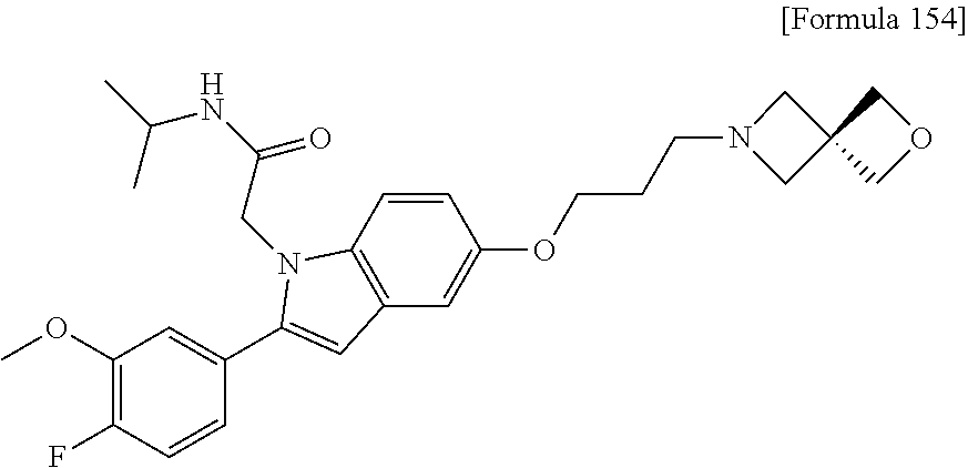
C1(OC)=C(F)C=CC(C2=CC3=C(C=CC(OCCCN4CC5(C4)COC5)=C3)N2CC(=O)NC(C)C)=C1
